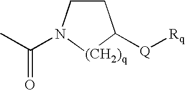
C1CN(C(C)=O)[(CH2)q]C1[Q][Rq]
